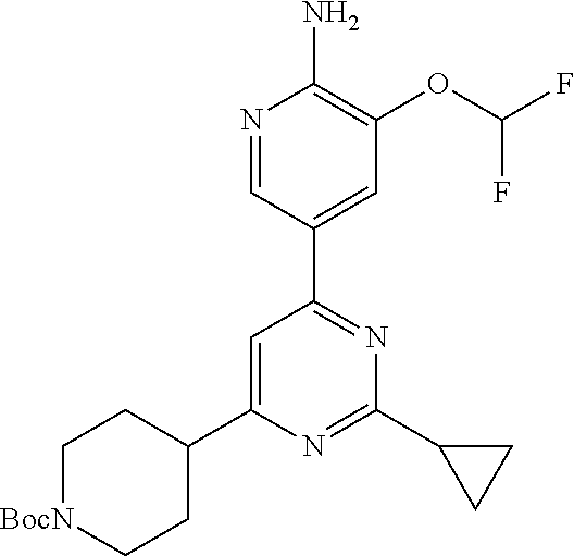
N1=CC(C2=NC(C3CC3)=NC(C3CC[BocN]CC3)=C2)=CC(OC(F)F)=C1N
